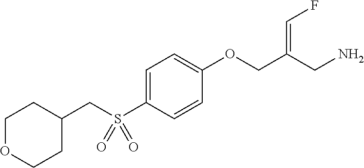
C1=C(S(CC2CCOCC2)(=O)=O)C=CC(OCC(CN)=CF)=C1
